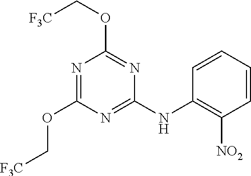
N1=C(NC2=C([NO2])C=CC=C2)N=C(OC[F3C])N=C1OC[F3C]
